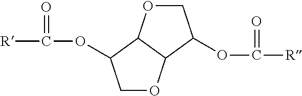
C1OC2C(C1OC([R])=O)OCC2OC([R])=O
